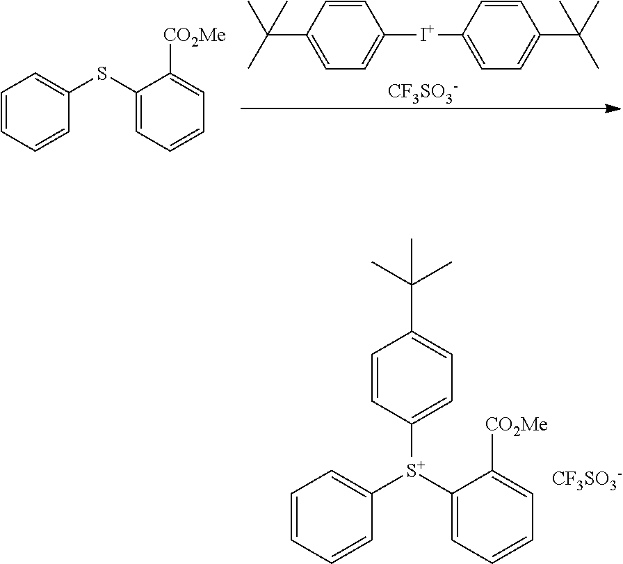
C1=CC=CC([S+](C2=CC=CC=C2[CO2Me])C2=CC=C(C(C)(C)C)C=C2)=C1.[CF3SO3-].C1=CC(C(C)(C)C)=CC=C1[I+]C1=CC=C(C(C)(C)C)C=C1.[CF3SO3-].C1=CC=CC(SC2=CC=CC=C2[CO2Me])=C1
